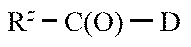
[Rz][C(O)][D]
